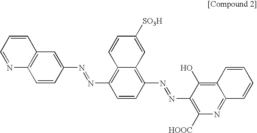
N1=CC=CC2=C1C=CC(N=NC1=C3C(=C(N=NC4=C([HOOC])N=C5C=CC=CC5=C4O)C=C1)C=C([SO3H])C=C3)=C2
